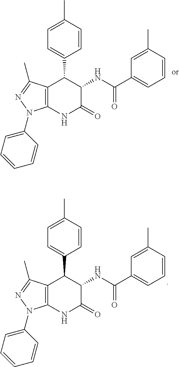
C12=C(NC(=O)C(NC(C3=CC=CC(C)=C3)=O)C1C1=CC=C(C)C=C1)N(C1=CC=CC=C1)N=C2C.C12=C(NC(=O)C(NC(C3=CC=CC(C)=C3)=O)C1C1=CC=C(C)C=C1)N(C1=CC=CC=C1)N=C2C
